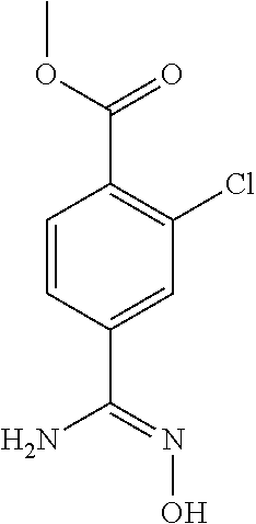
C1=CC(C(=NO)N)=CC(Cl)=C1C(OC)=O
